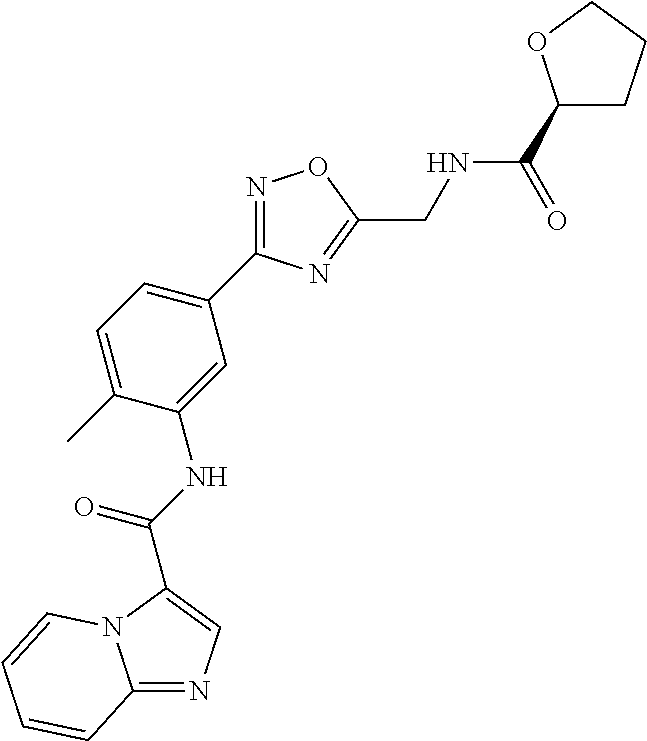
C12=NC=C(C(NC3=CC(C4=NOC(CNC(=O)C5CCCO5)=N4)=CC=C3C)=O)N1C=CC=C2
